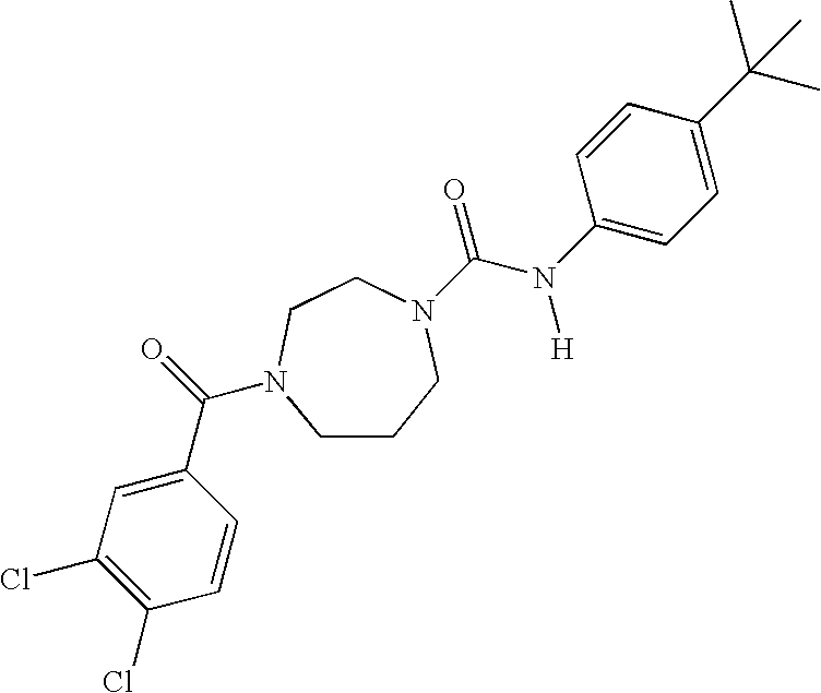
C1CCN(C(=O)N([H])C2=CC=C(C(C)(C)C)C=C2)CCN1C(=O)C1=CC(Cl)=C(Cl)C=C1
